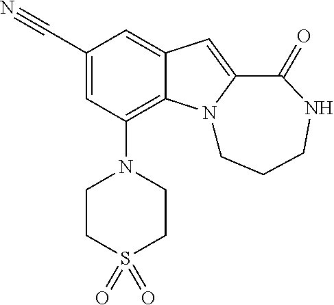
C1(C#N)=CC(N2CCS(=O)(=O)CC2)=C2C(=C1)C=C1N2CCCNC1=O
